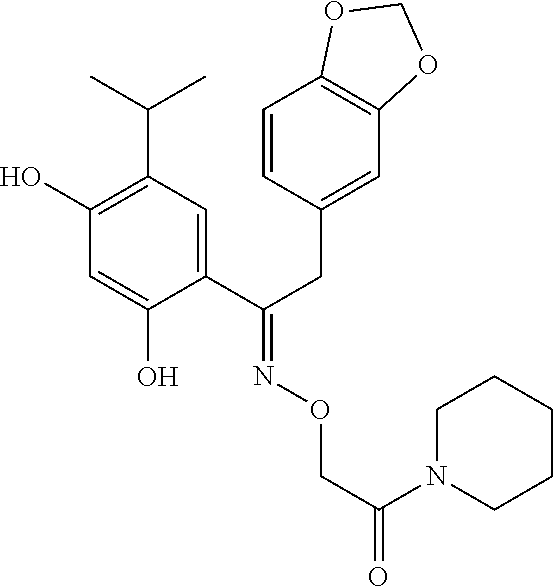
C1(O)=C(C(C)C)C=C(C(CC2=CC3=C(C=C2)OCO3)=NOCC(=O)N2CCCCC2)C(O)=C1
